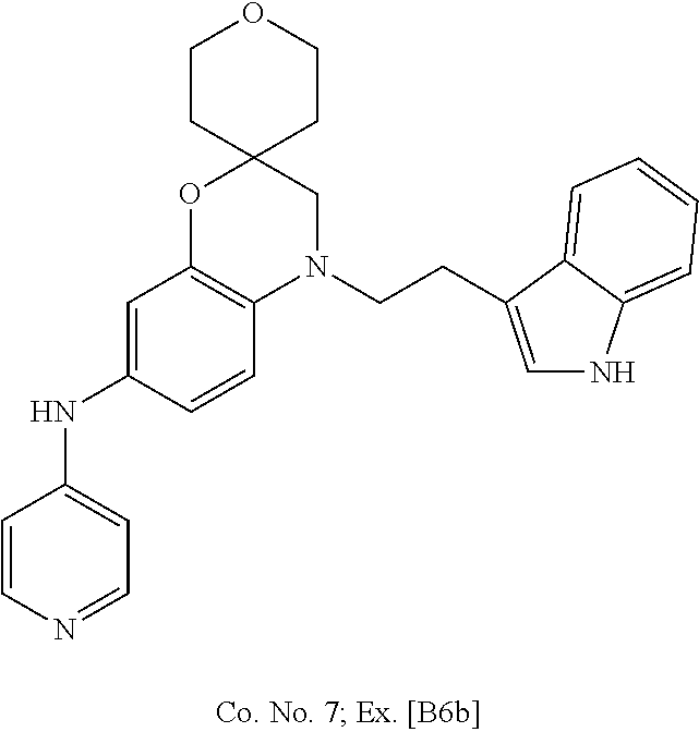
C1=CN=CC=C1NC1=CC2=C(C=C1)N(CCC1=CNC3=CC=CC=C31)CC1(O2)CCOCC1
